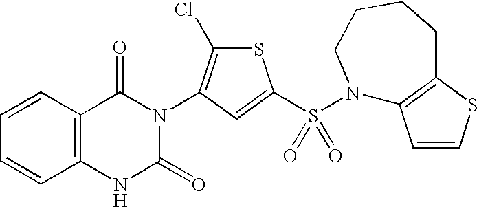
C12=C(C=CC=C1)C(=O)N(C1=C(Cl)SC(S(=O)(=O)N3C4=C(SC=C4)CCCC3)=C1)C(=O)N2
